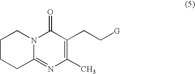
C1CCC2=NC(C)=C(CC[G])C(=O)N2C1
